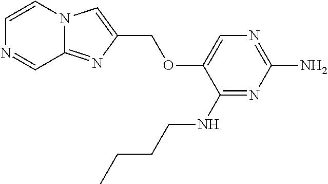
C1(NCCCC)=NC(N)=NC=C1OCC1=CN2C(=N1)C=NC=C2
